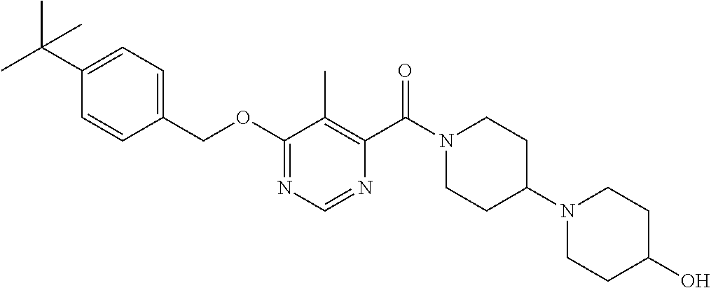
O(C1=NC=NC(C(N2CCC(N3CCC(O)CC3)CC2)=O)=C1C)CC1=CC=C(C(C)(C)C)C=C1
